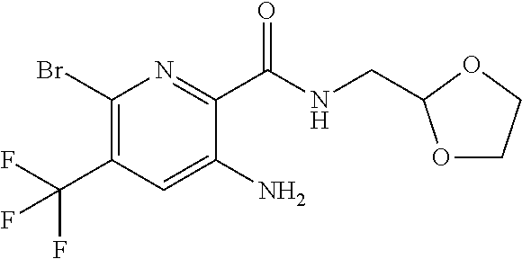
C1(Br)=C(C(F)(F)F)C=C(N)C(C(NCC2OCCO2)=O)=N1
